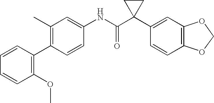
C1(NC(C2(C3=CC4=C(C=C3)OCO4)CC2)=O)=CC(C)=C(C2=C(OC)C=CC=C2)C=C1
